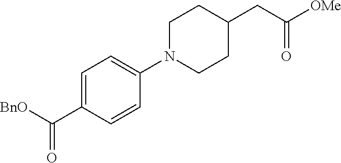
C1=C(C(=O)[BnO])C=CC(N2CCC(CC(=O)[OMe])CC2)=C1
